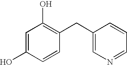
C1=C(O)C=CC(CC2=CN=CC=C2)=C1O
